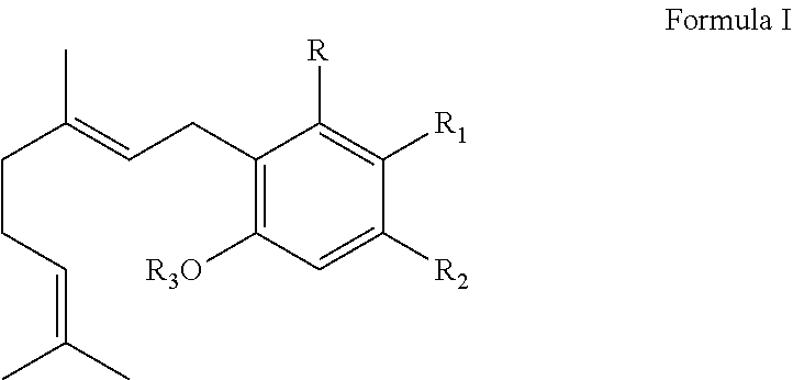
C1(CC=C(C)CCC=C(C)C)=C([R3O])C=C([R2])C([R1])=C1[R]
